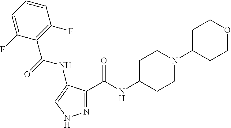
N1=C(C(NC2CCN(C3CCOCC3)CC2)=O)C(NC(C2=C(F)C=CC=C2F)=O)=CN1
